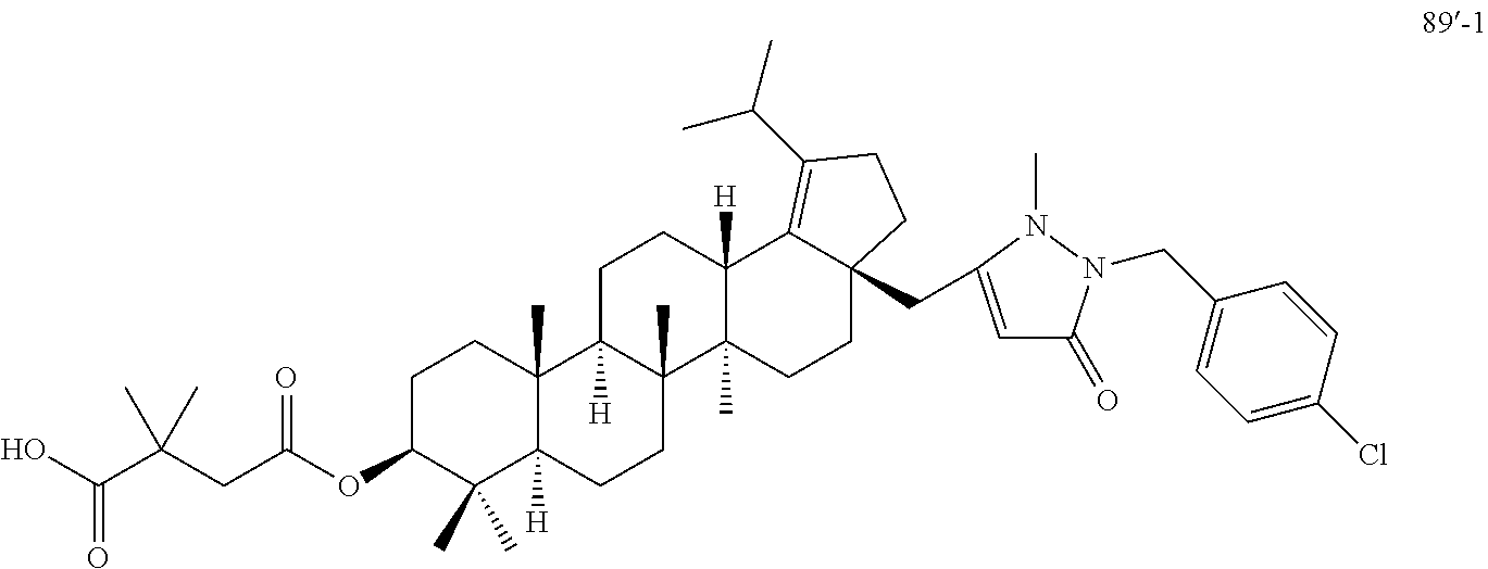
OC(C(CC(OC1C(C)(C)C2([H])C(C)(CC1)C1([H])C(C)(CC2)C2(C)C([H])(CC1)C1=C(C(C)C)CCC1(CC1=CC(=O)N(CC3=CC=C(Cl)C=C3)N1C)CC2)=O)(C)C)=O
